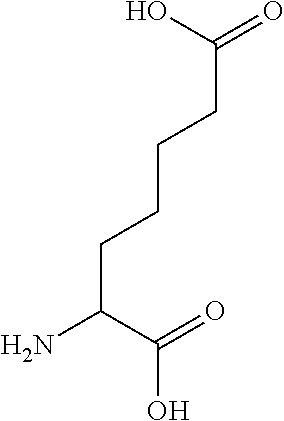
C(CC(N)C(=O)O)CCC(=O)O
